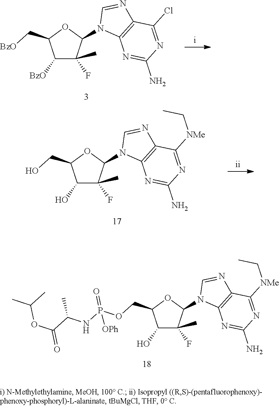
C1([BzO])C(F)(C)C(N2C3=C(N=C2)C(Cl)=NC(N)=N3)OC1C[BzO].C1(O)C(F)(C)C(N2C3=C(N=C2)C([NMe]CC)=NC(N)=N3)OC1CO.C1(O)C(F)(C)C(N2C3=C(N=C2)C([NMe]CC)=NC(N)=N3)OC1COP(NC(C)C(=O)OC(C)C)(=O)[OPh]
